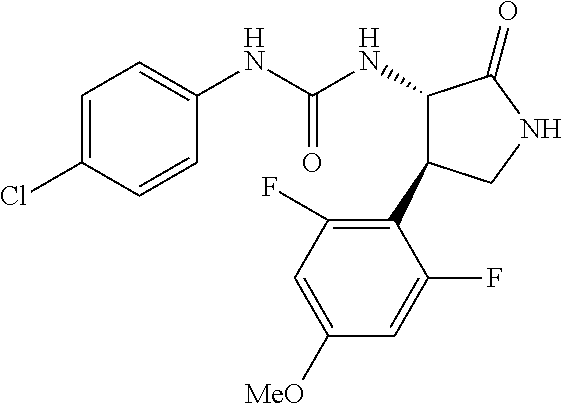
C1=C(Cl)C=CC(NC(NC2C(C3=C(F)C=C([MeO])C=C3F)CNC2=O)=O)=C1
